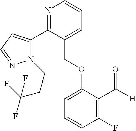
N1=C(C2=CC=NN2CCC(F)(F)F)C(COC2=CC=CC(F)=C2C([H])=O)=CC=C1
